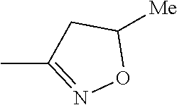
CC1=NOC([Me])C1
